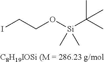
ICCO[Si](C(C)(C)C)(C)C.[C8H19IOSi (M = 286.23 g/mol]
